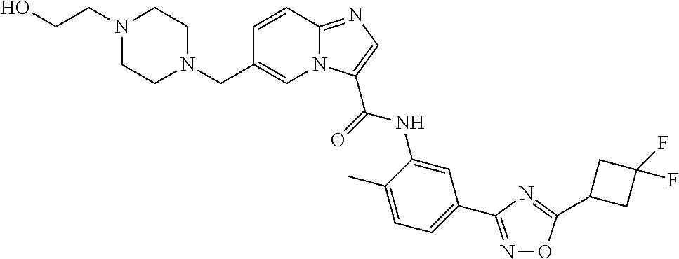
C1=C(C)C(NC(=O)C2=CN=C3N2C=C(CN2CCN(CCO)CC2)C=C3)=CC(C2=NOC(C3CC(F)(F)C3)=N2)=C1
